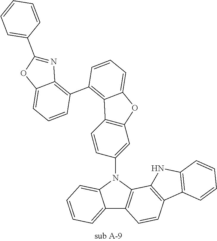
C12=CC=CC=C1N(C1=CC3=C(C=C1)C1=C(C4=C5C(=CC=C4)OC(C4=CC=CC=C4)=N5)C=CC=C1O3)C1=C2C=CC2=C1NC1=C2C=CC=C1
